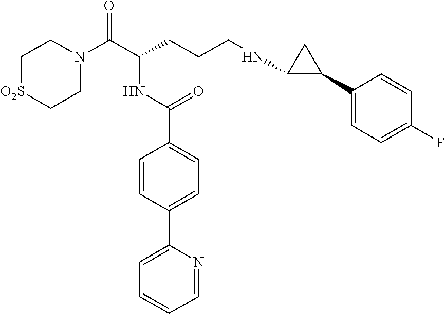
N(C(CCCNC1C(C2=CC=C(F)C=C2)C1)C(N1CC[O2S]CC1)=O)C(=O)C1=CC=C(C2=CC=CC=N2)C=C1
